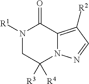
N1([R1])CC([R3])([R4])N2C(=C([R2])C=N2)C1=O
